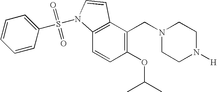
C1(OC(C)C)=C(CN2CCN([H])CC2)C2=C(C=C1)N(S(=O)(=O)C1=CC=CC=C1)C=C2
